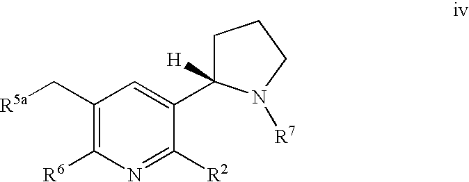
C1(C[R5a])=C([R6])N=C([R2])C(C2([H])CCCN2[R7])=C1
